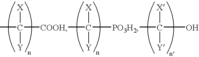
CC([COOH]C([X])([Y])[PO3H2]C([X])([Y])O)([X])[Y]
